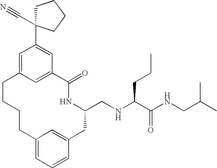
C12=CC=CC(=C1)CC(CNC(C(NCC(C)C)=O)CCC)NC(=O)C1=CC(=CC(C3(C#N)CCCC3)=C1)CCCC2
